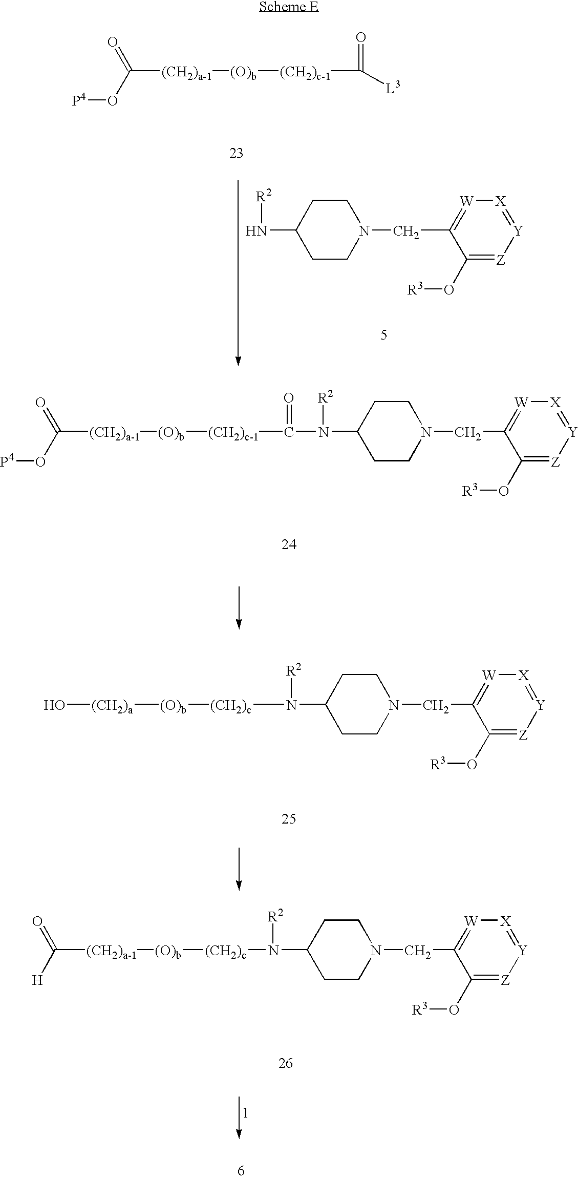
C1(O[R3])=[Z][Y]=[X][W]=C1CN1CCC(N[R2])CC1.C([(CH2)a-1][(O)b][(CH2)c-1]C(=O)[L3])(=O)O[P4].C([(CH2)a-1][(O)b][(CH2)c-1]C(=O)N([R2])C1CCN(CC2=[W][X]=[Y][Z]=C2O[R3])CC1)(=O)O[P4].O[(CH2)a][(O)b][(CH2)c]N([R2])C1CCN(CC2=[W][X]=[Y][Z]=C2O[R3])CC1.C([(CH2)a-1][(O)b][(CH2)c]N([R2])C1CCN(CC2=[W][X]=[Y][Z]=C2O[R3])CC1)(=O)[H]
